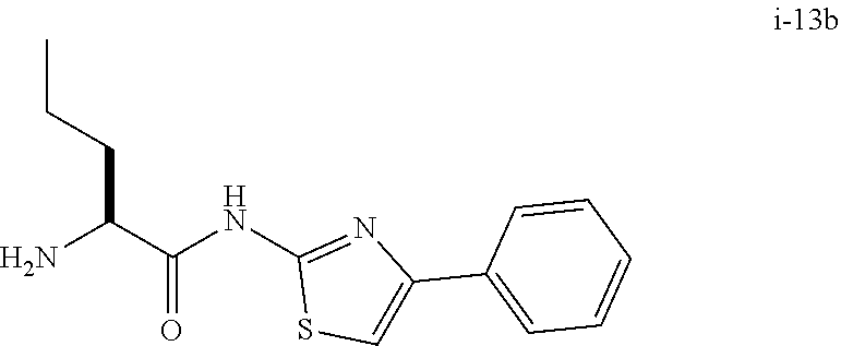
C(C(=O)NC1=NC(C2=CC=CC=C2)=CS1)(N)CCC
